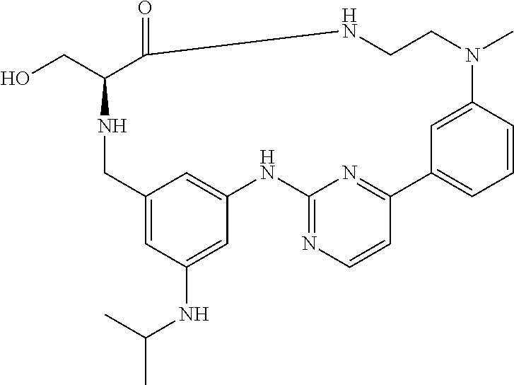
C1=C2C=C(C=C1NC(C)C)NC1=NC=CC(=N1)C1=CC=CC(=C1)N(C)CCNC(=O)C(CO)NC2
